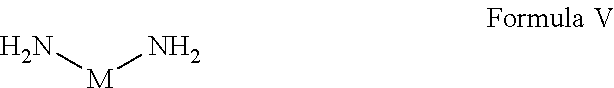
N[M]N
